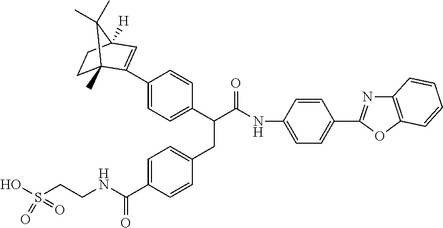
C1=C(C(NCCS(O)(=O)=O)=O)C=CC(CC(C(NC2=CC=C(C3=NC4=C(O3)C=CC=C4)C=C2)=O)C2=CC=C(C3=CC4([H])CCC3(C)C4(C)C)C=C2)=C1
